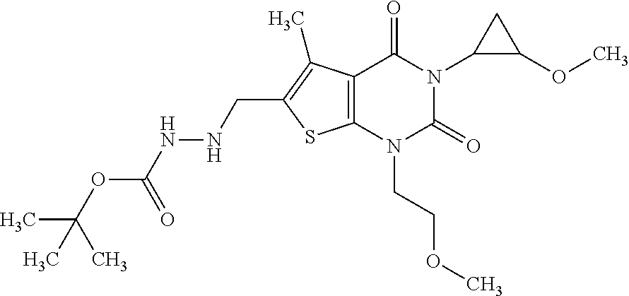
C12=C(N(CCOC)C(=O)N(C3C(OC)C3)C1=O)SC(CNNC(OC(C)(C)C)=O)=C2C
